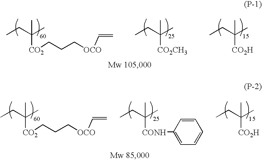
CCC(C)(C)[CO2]CCC[OCO]C=C.CCC(C)(C)[CO2CH3].CCC(C)(C)[CO2H].CCC(C)(C)[CO2]CCC[OCO]C=C.CCC(C)(C)[CONH]C1=CC=CC=C1.CCC(C)(C)[CO2H]
